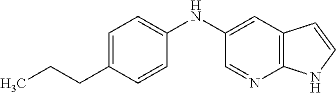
C1=C(CCC)C=CC(NC2=CC3=C(N=C2)NC=C3)=C1
